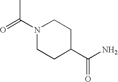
N1(C(=O)C)CCC(C(N)=O)CC1
